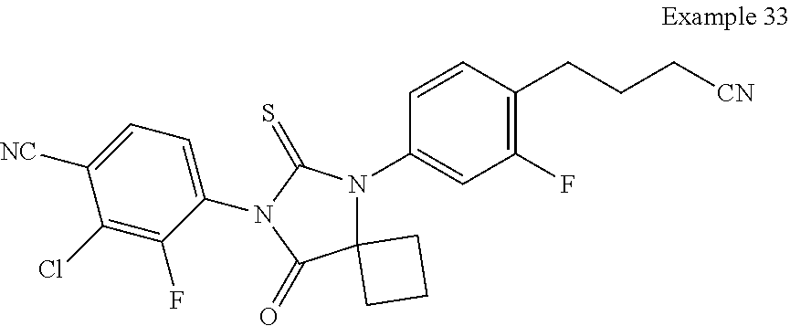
C1=CC(CCC[CN])=C(F)C=C1N1C2(C(=O)N(C3=CC=C([NC])C(Cl)=C3F)C1=S)CCC2
